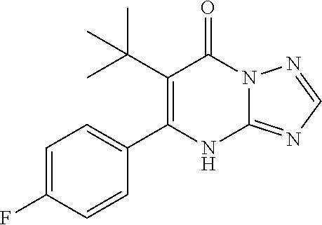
C12=NC=NN1C(=O)C(C(C)(C)C)=C(C1=CC=C(F)C=C1)N2
